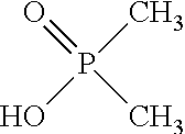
O=P(C)(C)O
